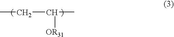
[OR31]C(C)CC
